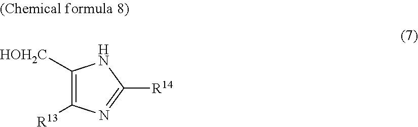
C1([HOH2C])=C([R13])N=C([R14])N1
